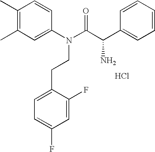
C1(C)=C(C)C=C(N(C(C(C2=CC=CC=C2)N)=O)CCC2=CC=C(F)C=C2F)C=C1.Cl
